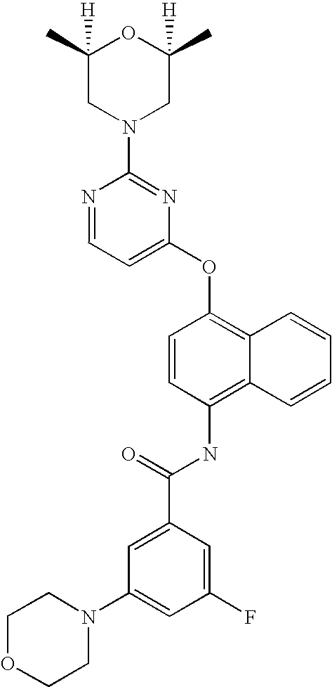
N1=CC=C(OC2=C3C(=C(NC(C4=CC(N5CCOCC5)=CC(F)=C4)=O)C=C2)C=CC=C3)N=C1N1CC(C)([H])OC(C)([H])C1
